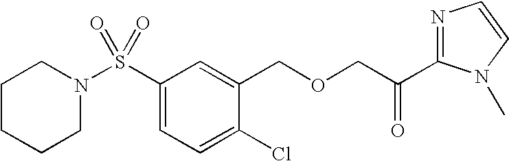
C1CCCN(S(C2=CC=C(Cl)C(COCC(C3=NC=CN3C)=O)=C2)(=O)=O)C1
